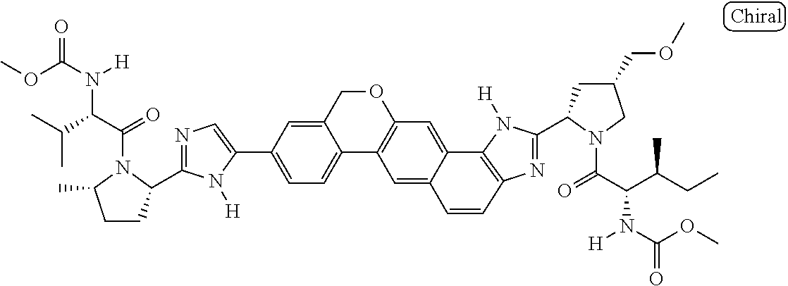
C1=C(C2=CC=C3C(=C2)COC2=C3C=C3C(=C2)C2=C(N=C(C4CC(COC)CN4C(=O)C(C(CC)C)N([H])C(OC)=O)N2[H])C=C3)N([H])C(C2CCC(C)N2C(=O)C(C(C)C)N([H])C(OC)=O)=N1
